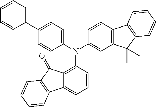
C12=C(N(C3=CC4=C(C=C3)C3=C(C4(C)C)C=CC=C3)C3=CC=C(C4=CC=CC=C4)C=C3)C=CC=C1C1=C(C2=O)C=CC=C1
